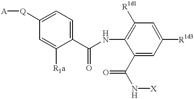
[A][Q]C1=CC=C(C(NC2=C([R1d1])C=C([R1d3])C=C2C(N[X])=O)=O)C([R1a])=C1
